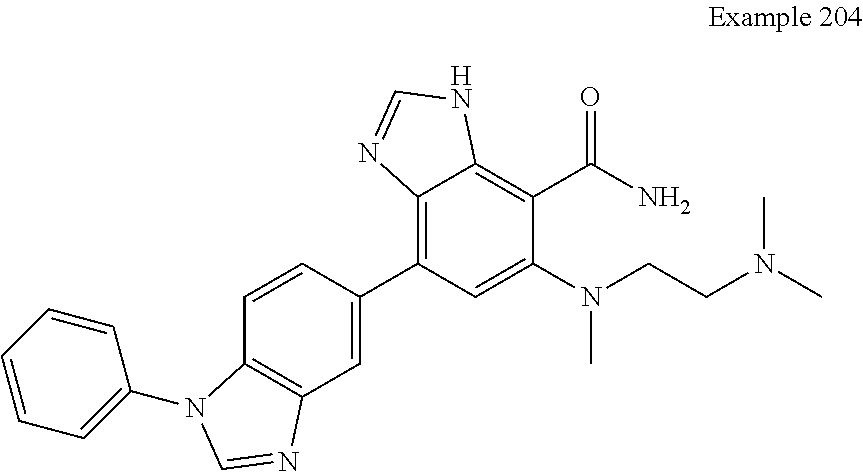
C1=C(C2=C3C(=C(C(N)=O)C(N(CCN(C)C)C)=C2)NC=N3)C=CC2=C1N=CN2C1=CC=CC=C1
